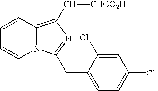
C12=C(C=[CHCO2H])N=C(CC3=CC=C(Cl)C=C3Cl)N1C=CC=C2
